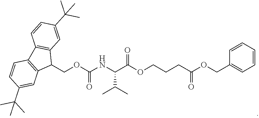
C1=CC(C(C)(C)C)=CC2=C1C1=C(C2COC(NC(C(=O)OCCCC(OCC2=CC=CC=C2)=O)C(C)C)=O)C=C(C(C)(C)C)C=C1
